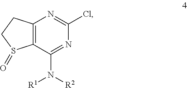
C12=C(C(N([R2])[R1])=NC(Cl)=N1)S(=O)CC2
